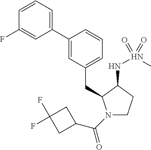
N1(C(C2CC(F)(F)C2)=O)CCC(NN(C)(=O)=O)C1CC1=CC=CC(C2=CC=CC(F)=C2)=C1
